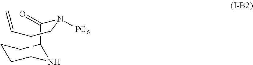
C1CC2NC(C1)C(=O)N([PG6])CC2C=C
